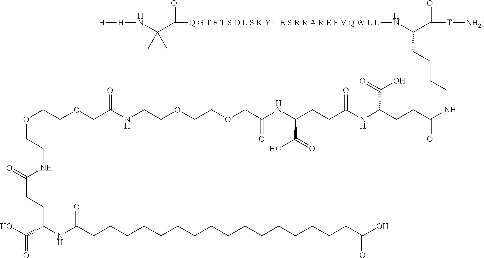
C(CC(NCCCCC(N[Q G T F T S D L S K Y L E S R R A R E F V Q W L L]C(=O)C(N[H][H])(C)C)C(=O)[T][NH2])=O)C(NC(CCC(NC(COCCOCCNC(COCCOCCNC(CCC(NC(CCCCCCCCCCCCCCCCC(O)=O)=O)C(O)=O)=O)=O)=O)C(=O)O)=O)C(=O)O
